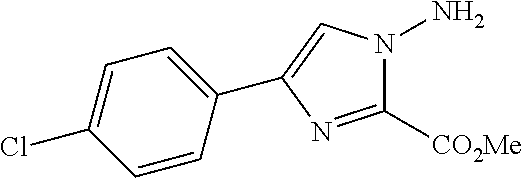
C1(Cl)=CC=C(C2=CN(N)C([CO2Me])=N2)C=C1
